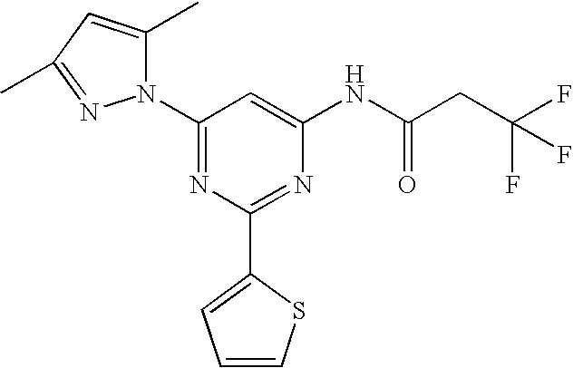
C1(N2C(C)=CC(C)=N2)=NC(C2=CC=CS2)=NC(NC(CC(F)(F)F)=O)=C1
